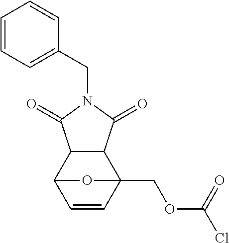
C1=CC=C(CN2C(=O)C3C(C2=O)C2(COC(Cl)=O)C=CC3O2)C=C1
